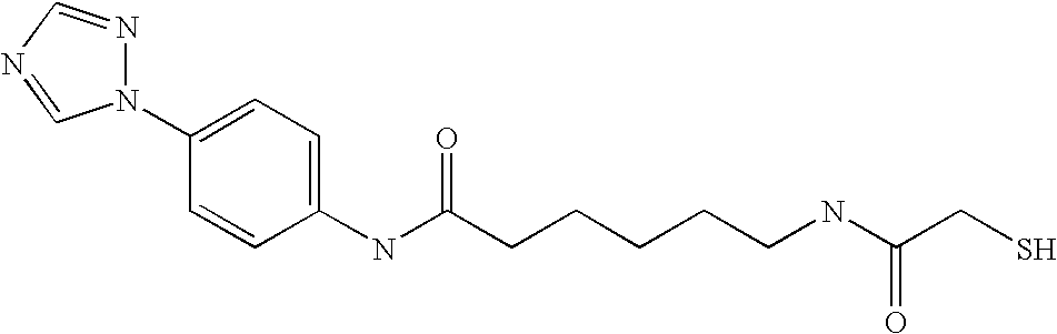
N1=CN=CN1C1=CC=C(NC(CCCCCNC(CS)=O)=O)C=C1
